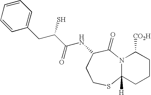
N12C([H])(CCCC1[CO2H])SCCC(NC(C(CC1=CC=CC=C1)S)=O)C2=O
